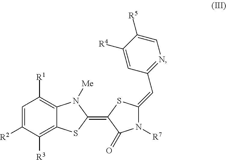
C1=C([R2])C([R3])=C2C(=C1[R1])N([Me])C(=C1C(=O)N([R7])C(=CC3=NC=C([R5])C([R4])=C3)S1)S2
